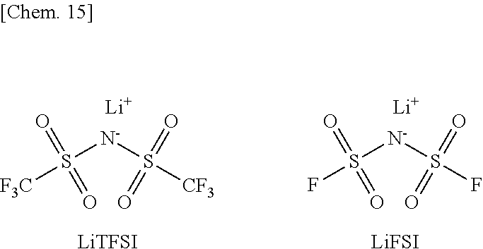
S([N-]S([CF3])(=O)=O)([F3C])(=O)=O.[Li].[LiTFSI].S([N-]S(F)(=O)=O)(F)(=O)=O.[Li].[LiFSI]
